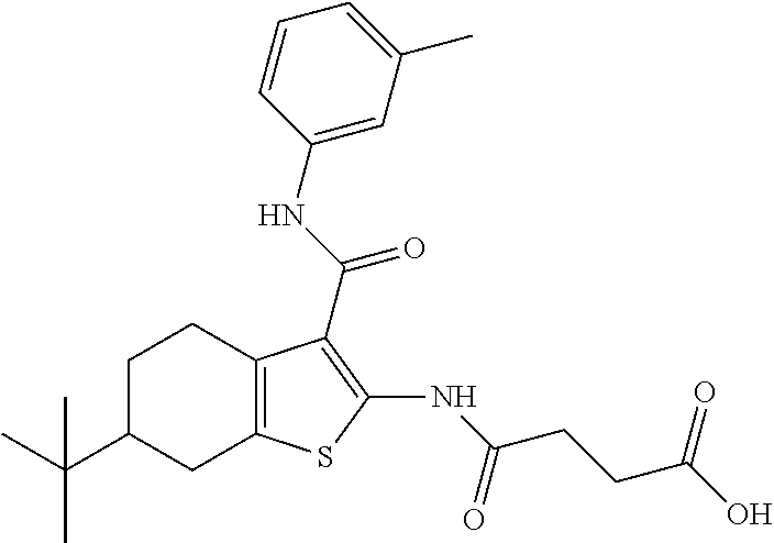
C12=C(C(C(NC3=CC(C)=CC=C3)=O)=C(NC(CCC(O)=O)=O)S1)CCC(C(C)(C)C)C2
